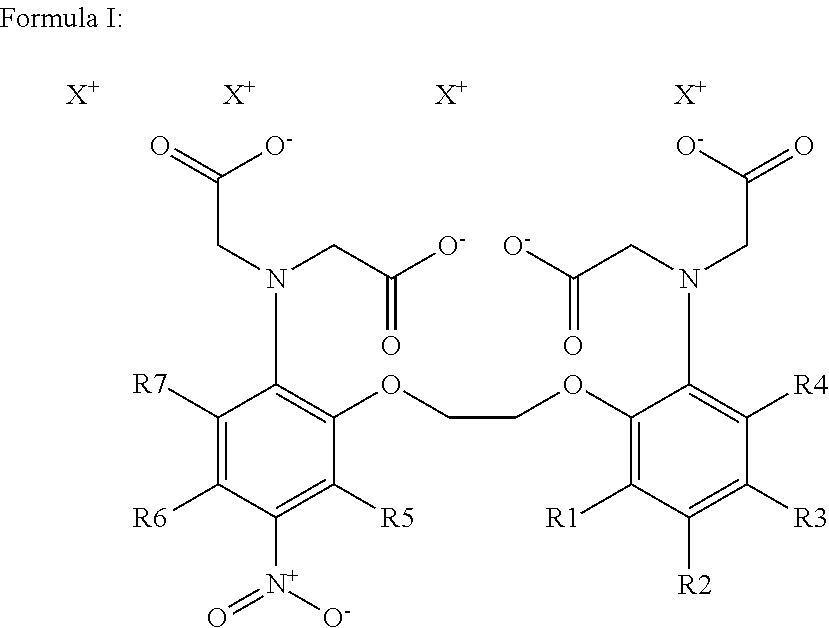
C1([R7])=C([R6])C([N+](=O)[O-])=C([R5])C(OCCOC2=C([R1])C([R2])=C([R3])C([R4])=C2N(CC(=O)[O-])CC([O-])=O)=C1N(CC(=O)[O-])CC(=O)[O-].[X+].[X+].[X+].[X+]
